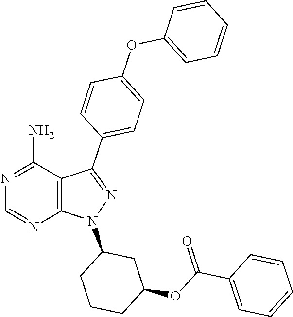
C1=CC(C(OC2CC(N3N=C(C4=CC=C(OC5=CC=CC=C5)C=C4)C4=C3N=CN=C4N)CCC2)=O)=CC=C1
